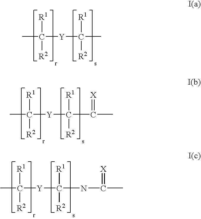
CC([Y]C(C)([R1])[R2])([R1])[R2].CC([Y]C(C(C)=[X])([R1])[R2])([R1])[R2].CC([Y]C([R1])([R2])NC(C)=[X])([R1])[R2]
